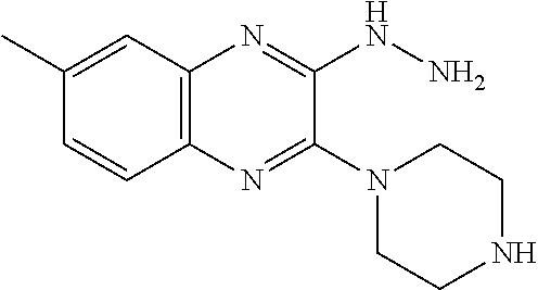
C1=CC2=C(C=C1C)N=C(NN)C(N1CCNCC1)=N2
